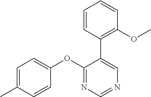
C1(OC2=CC=C(C)C=C2)=NC=NC=C1C1=C(OC)C=CC=C1
